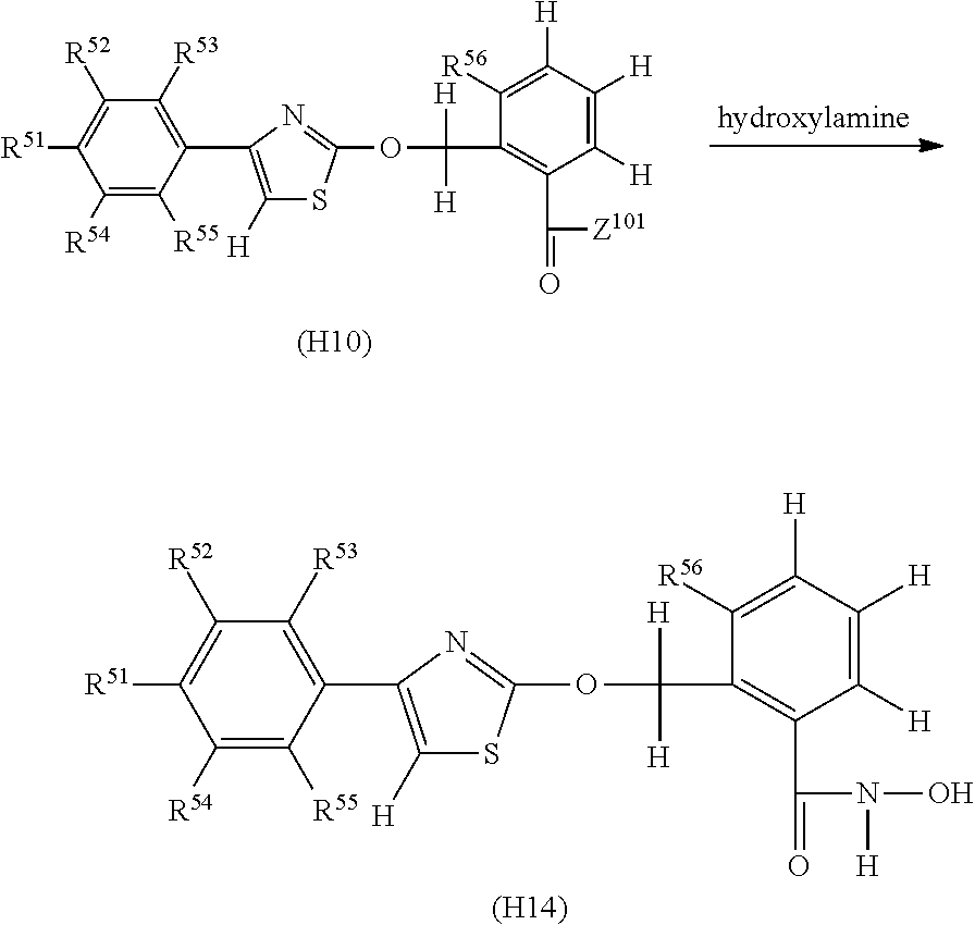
C1([R54])=C([R55])C(C2=C([H])SC(OC([H])([H])C3=C(C(=O)N([H])O)C([H])=C([H])C([H])=C3[R56])=N2)=C([R53])C([R52])=C1[R51].[(H14)].C1([R54])=C([R55])C(C2=C([H])SC(OC([H])([H])C3=C(C(=O)[Z101])C([H])=C([H])C([H])=C3[R56])=N2)=C([R53])C([R52])=C1[R51].[(H10)]
